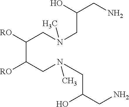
C(C(CN(CC(CN)O)C)[RO])(CN(CC(CN)O)C)[RO]
